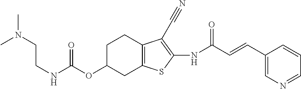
C(NC(OC1CC2=C(CC1)C(C#N)=C(NC(C=CC1=CN=CC=C1)=O)S2)=O)CN(C)C
